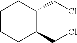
C1CCC(CCl)C(CCl)C1
